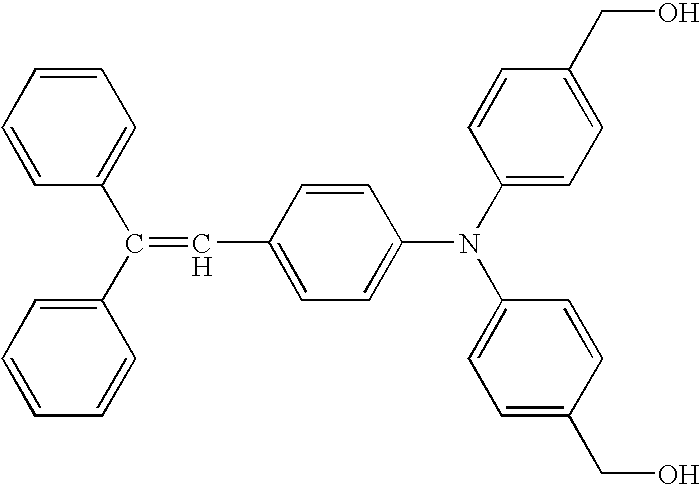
C1=CC=CC=C1C(C1=CC=CC=C1)=CC1=CC=C(N(C2=CC=C(CO)C=C2)C2=CC=C(CO)C=C2)C=C1
